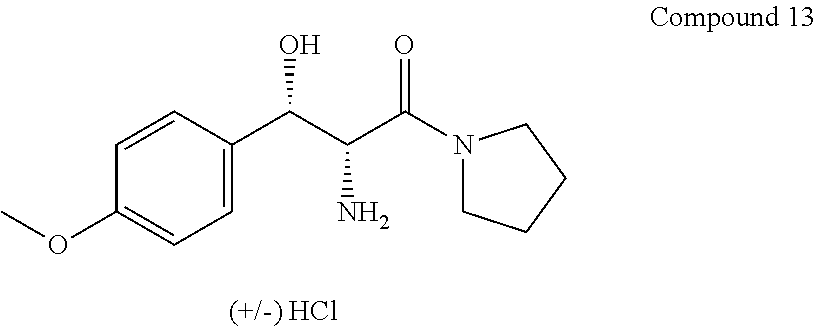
COC1=CC=C(C(C(C(N2CCCC2)=O)N)O)C=C1
